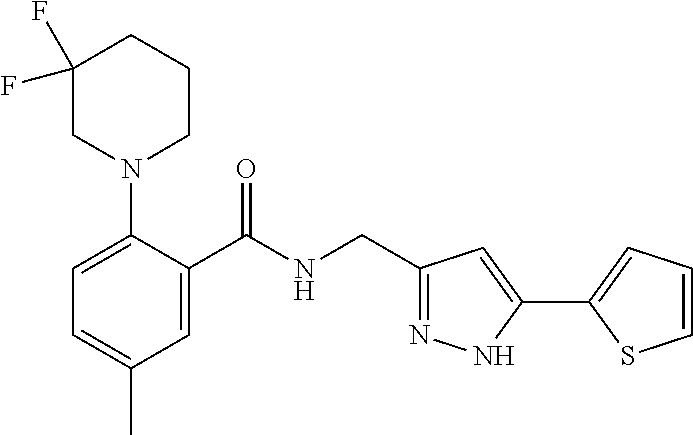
C1=C(N2CC(F)(F)CCC2)C(C(NCC2=NNC(C3=CC=CS3)=C2)=O)=CC(C)=C1
